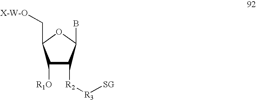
C1([R1O])C([R2][R3][SG])C(B)OC1C[X-W-O]
